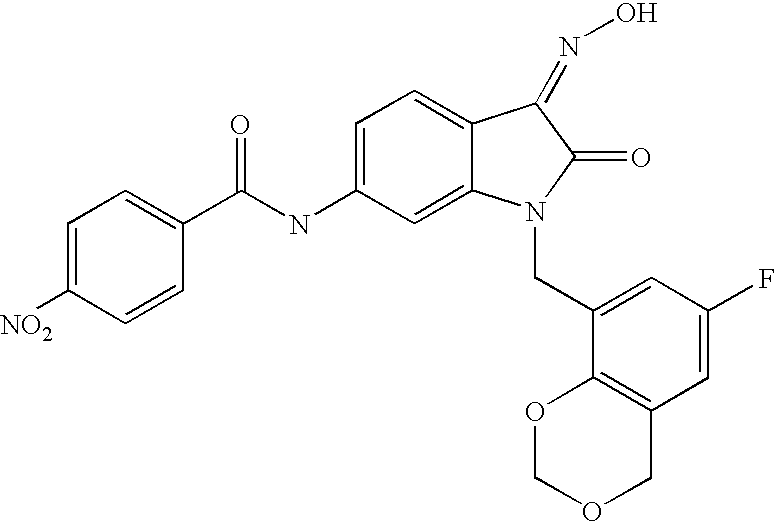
C1=C(NC(C2=CC=C([NO2])C=C2)=O)C=C2C(=C1)C(=NO)C(=O)N2CC1=CC(F)=CC2=C1OCOC2
